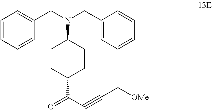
C1=CC=CC(CN(CC2=CC=CC=C2)C2CCC(C(=O)C#CC[OMe])CC2)=C1
